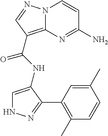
NC1=NC2=C(C(=O)NC3=CNN=C3C3=C(C)C=CC(C)=C3)C=NN2C=C1
